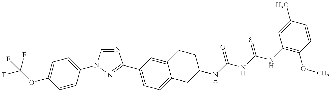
FC(OC1=CC=C(N2C=NC(C3=CC=C4C(=C3)CCC(NC(NC(NC3=C(OC)C=CC(C)=C3)=S)=O)C4)=N2)C=C1)(F)F
